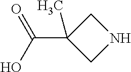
C1C(C(O)=O)(C)CN1
